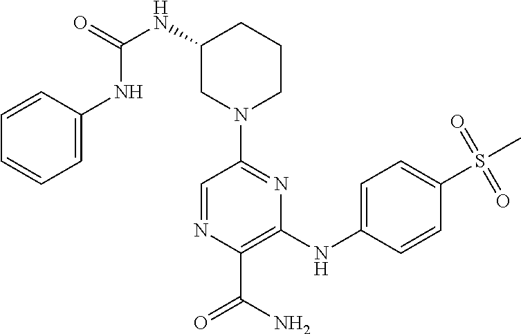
N(C1CN(C2=NC(NC3=CC=C(S(C)(=O)=O)C=C3)=C(C(N)=O)N=C2)CCC1)C(NC1=CC=CC=C1)=O
